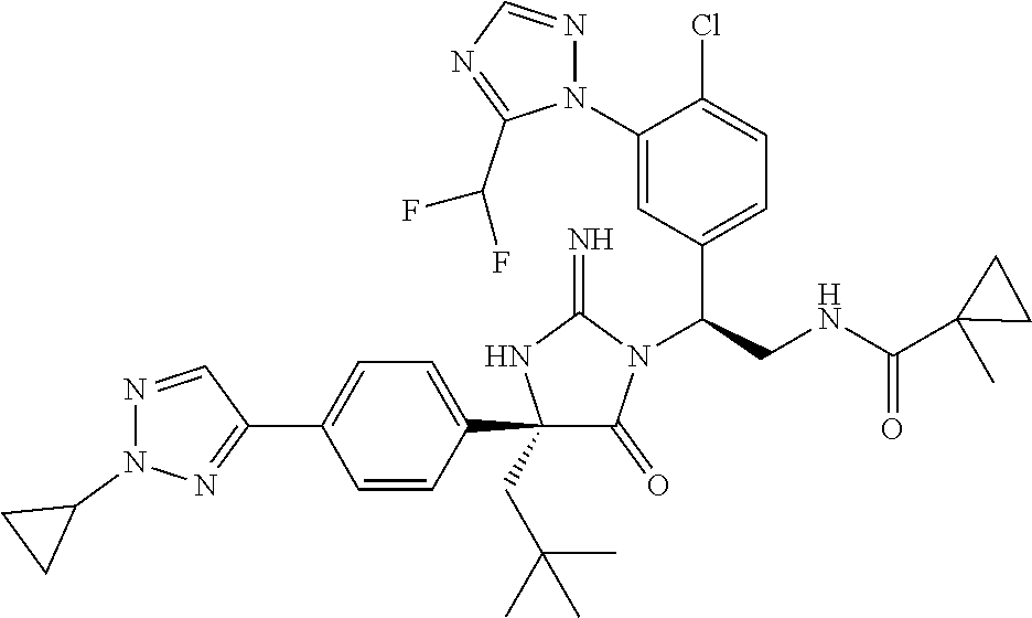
C1(C2=CC=C(C3=NN(C4CC4)N=C3)C=C2)(CC(C)(C)C)C(=O)N(C(CNC(C2(C)CC2)=O)C2=CC=C(Cl)C(N3N=CN=C3C(F)F)=C2)C(=N)N1
